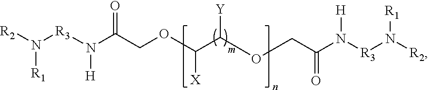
N([R3]N(C(COC(C(OCC(N([R3]N([R2])[R1])[H])=O)[Y])[X])=O)[H])([R2])[R1]
